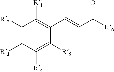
[R6]C(C=CC1=C([R1])C([R2])=C([R3])C([R4])=C1[R5])=O
